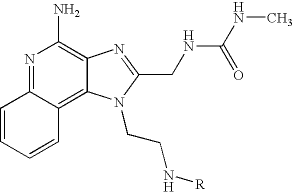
C1=CC=CC2=C3C(=C(N)N=C12)N=C(CNC(NC)=O)N3CCN[R]
